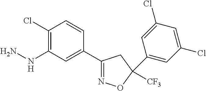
NNC1=C(Cl)C=CC(C2=NOC([CF3])(C3=CC(Cl)=CC(Cl)=C3)C2)=C1
